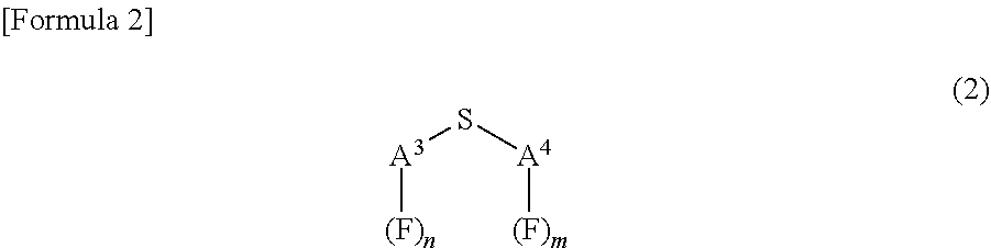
[A3](S[A4][(F)m])[(F)n]
